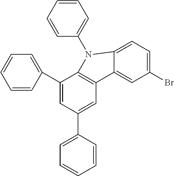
C1(N2C3=C(C=C(C4=CC=CC=C4)C=C3C3=CC=CC=C3)C3=CC(Br)=CC=C32)=CC=CC=C1
